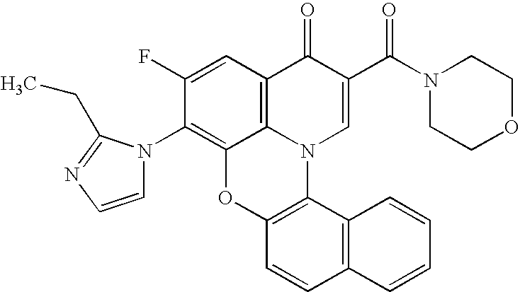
C1(F)=CC2=C3C(=C1N1C=CN=C1CC)OC1=C(N3C=C(C(N3CCOCC3)=O)C2=O)C2=C(C=C1)C=CC=C2
